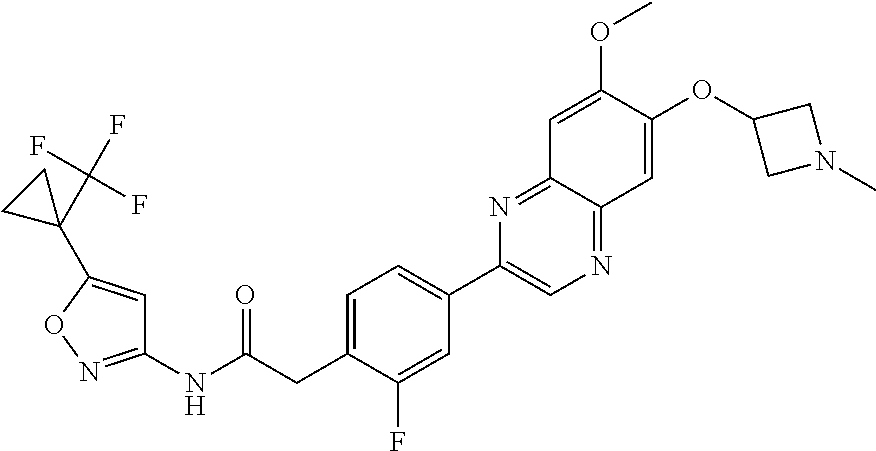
C1=C(CC(NC2=NOC(C3(C(F)(F)F)CC3)=C2)=O)C(F)=CC(C2=CN=C3C(=N2)C=C(OC)C(OC2CN(C)C2)=C3)=C1
